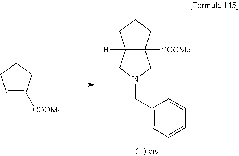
C12([H])C([COOMe])(CCC1)CN(CC1=CC=CC=C1)C2.C1=C([COOMe])CCC1
